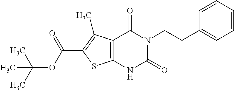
C12=C(C(C)=C(C(OC(C)(C)C)=O)S1)C(=O)N(CCC1=CC=CC=C1)C(=O)N2
